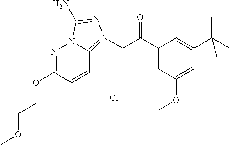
N1=C(OCCOC)C=CC2=[N+](CC(C3=CC(OC)=CC(C(C)(C)C)=C3)=O)N=C(N)N12.[Cl-]
